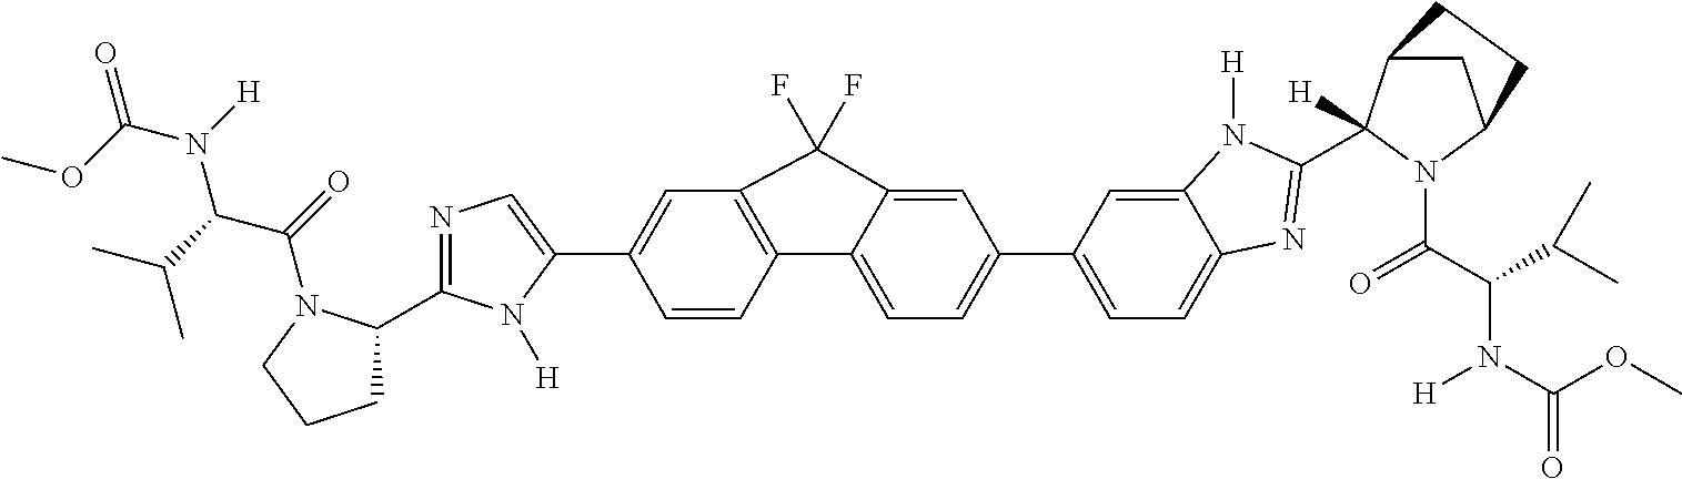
C1=C(C2=CN=C(C3CCCN3C(=O)C(C(C)C)N([H])C(OC)=O)N2[H])C=CC2=C1C(F)(F)C1=CC(C3=CC=C4C(=C3)N([H])C(C3([H])C5CC(N3C(C(C(C)C)N(C(OC)=O)[H])=O)CC5)=N4)=CC=C21
